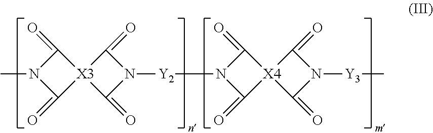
C1(=O)N(C)C(=O)[X3]12C(=O)N([Y2]N1C(=O)[X4]3(C1=O)C(=O)N([Y3]C)C3=O)C2=O
